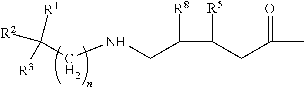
C(C([R5])CC(=O)C)([R8])CNCC([R1])([R2])[R3]
